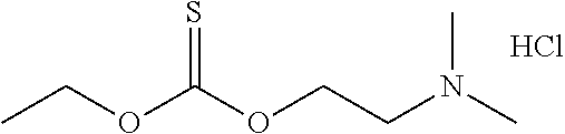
CCOC(OCCN(C)C)=S.Cl
